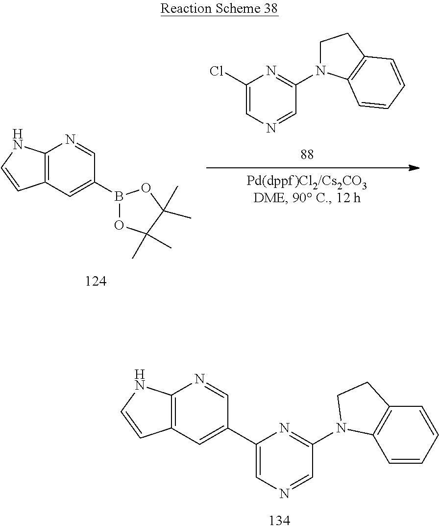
C12=C(C=C(B3OC(C)(C)C(C)(C)O3)C=N1)C=CN2.N1=C(N2CCC3=C2C=CC=C3)C=NC=C1Cl.C12=C(C=C(C3=CN=CC(N4C5=C(C=CC=C5)CC4)=N3)C=N1)C=CN2
